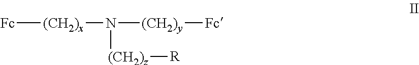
[Fc][(CH2)x]N([(CH2)y][Fc])[(CH2)z][R]
